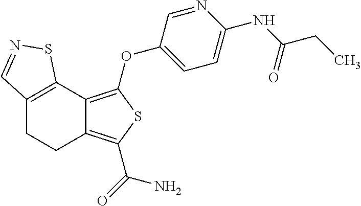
C12=C(C3=C(OC4=CC=C(NC(CC)=O)N=C4)SC(C(=O)N)=C3CC1)SN=C2
